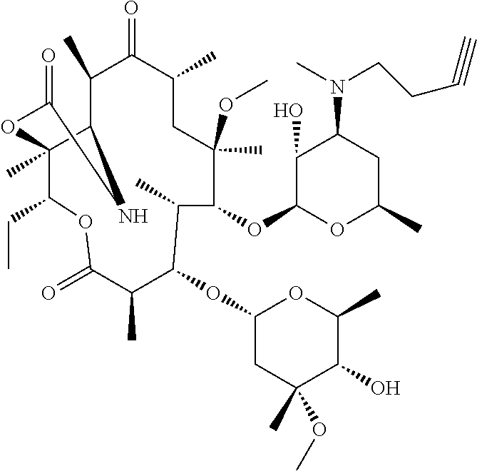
C12C(C)(C(CC)OC(=O)C(C)C(OC3CC(C)(OC)C(O)C(C)O3)C(C)C(OC3OC(C)CC(N(C)CCC#C)C3O)C(C)(OC)CC(C)C(=O)C1C)OC(=O)N2
